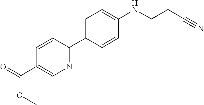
C1(C(=O)OC)=CN=C(C2=CC=C(NCCC#N)C=C2)C=C1
